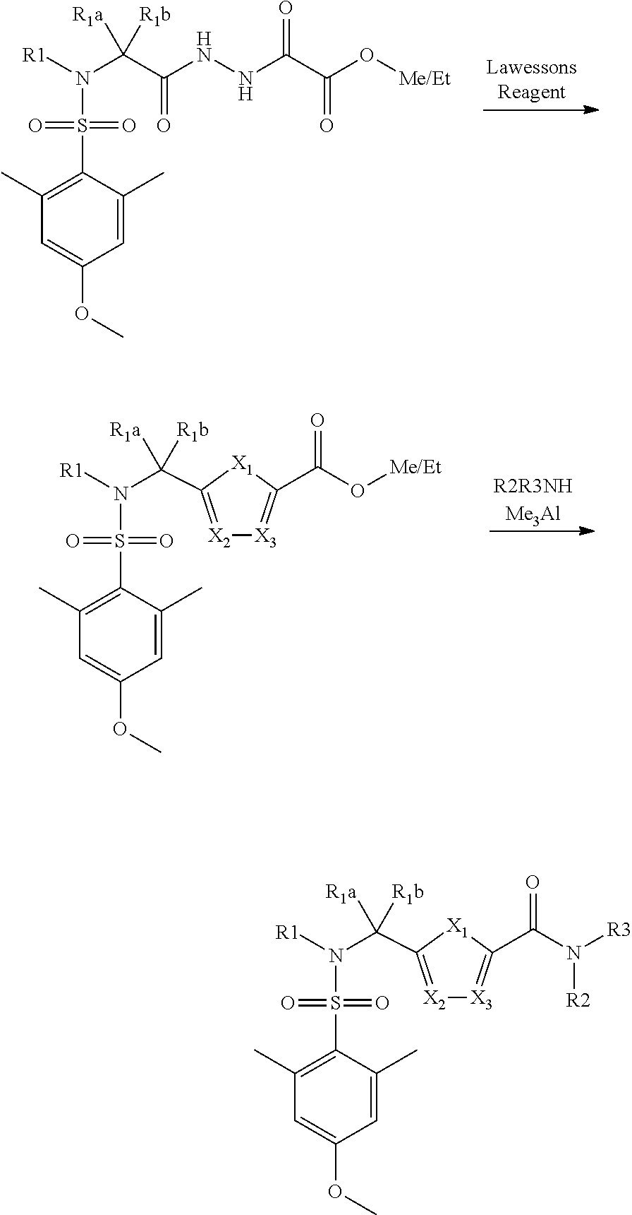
C([R1a])([R1b])(C(NNC(C(O[Me/Et])=O)=O)=O)N([R1])S(=O)(=O)C1=C(C)C=C(OC)C=C1C.[R2R3NHMe3Al].[X2]1=C(C(N([R1])S(=O)(=O)C2=C(C)C=C(OC)C=C2C)([R1a])[R1b])[X1]C(C(O[Me/Et])=O)=[X3]1.[X2]1=C(C(N([R1])S(=O)(=O)C2=C(C)C=C(OC)C=C2C)([R1a])[R1b])[X1]C(C(N([R3])[R2])=O)=[X3]1
